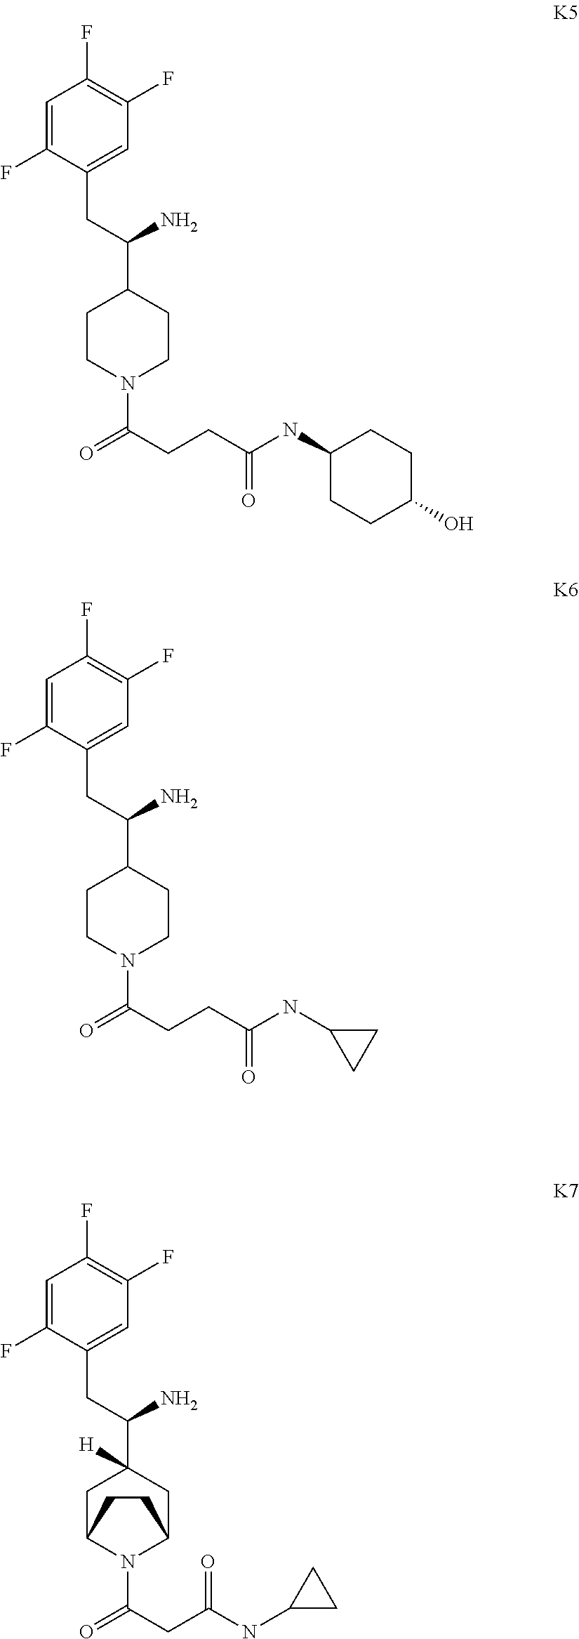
C1=C(F)C(CC(C2CCN(C(=O)CCC(NC3CCC(O)CC3)=O)CC2)N)=CC(F)=C1F.C1=C(F)C(CC(C2CCN(C(=O)CCC(NC3CC3)=O)CC2)N)=CC(F)=C1F.C1=C(F)C(CC(C2([H])CC3N(C(=O)CC(NC4CC4)=O)C(C2)CC3)N)=CC(F)=C1F
